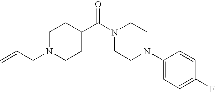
C1N(CC=C)CCC(C(N2CCN(C3=CC=C(F)C=C3)CC2)=O)C1
